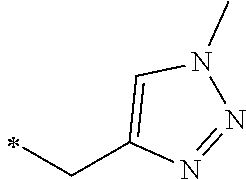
C1(CC)=CN(C)N=N1
